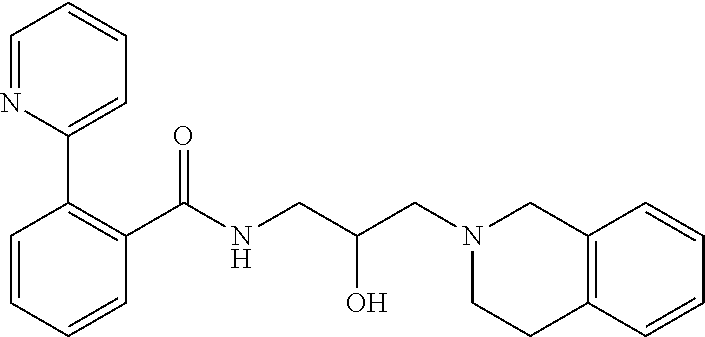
C1=NC(C2=C(C(NCC(CN3CCC4=C(C3)C=CC=C4)O)=O)C=CC=C2)=CC=C1
